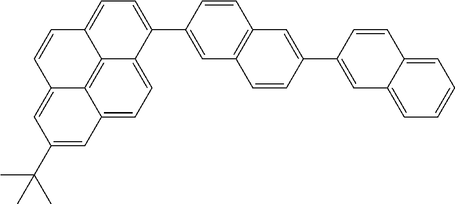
C1(C2=CC3=C(C=C2)C=C(C2=CC4=CC=CC=C4C=C2)C=C3)=CC=C2C3=C4C(=CC=C13)C=C(C(C)(C)C)C=C4C=C2
